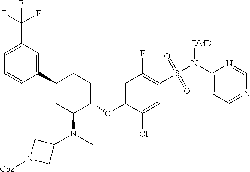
C1=C(C(F)(F)F)C=C(C2CC(N(C)C3CN([Cbz])C3)C(OC3=CC(F)=C(S(N(C4=CC=NC=N4)[DMB])(=O)=O)C=C3Cl)CC2)C=C1
